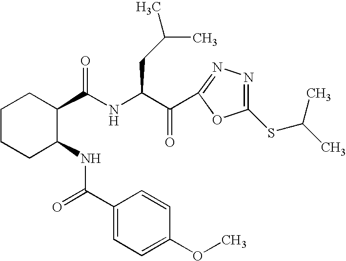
C1CCC(NC(=O)C2=CC=C(OC)C=C2)C(C(NC(C(=O)C2=NN=C(SC(C)C)O2)CC(C)C)=O)C1
